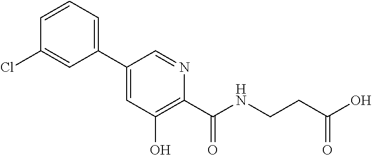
C1(Cl)=CC(C2=CC(O)=C(C(NCCC(O)=O)=O)N=C2)=CC=C1
